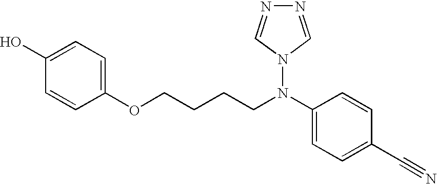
C1(O)=CC=C(OCCCCN(C2=CC=C(C#N)C=C2)N2C=NN=C2)C=C1
